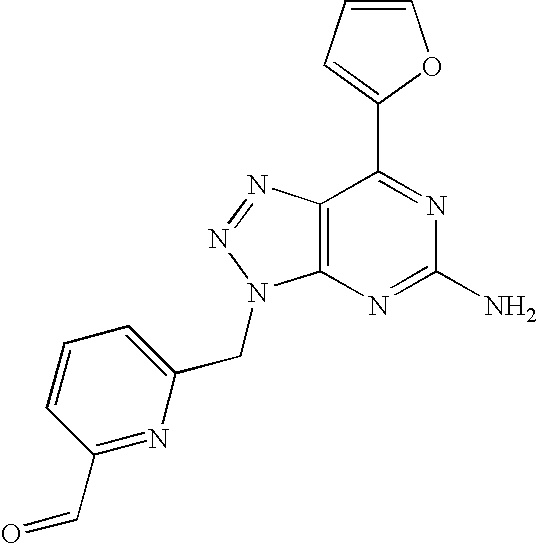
C1=CC=C(C2=NC(N)=NC3=C2N=NN3CC2=CC=CC(C=O)=N2)O1
